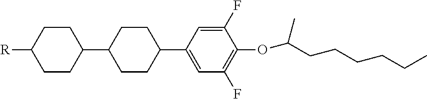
[R]C1CCC(C2CCC(C3=CC(F)=C(OC(C)CCCCCC)C(F)=C3)CC2)CC1
